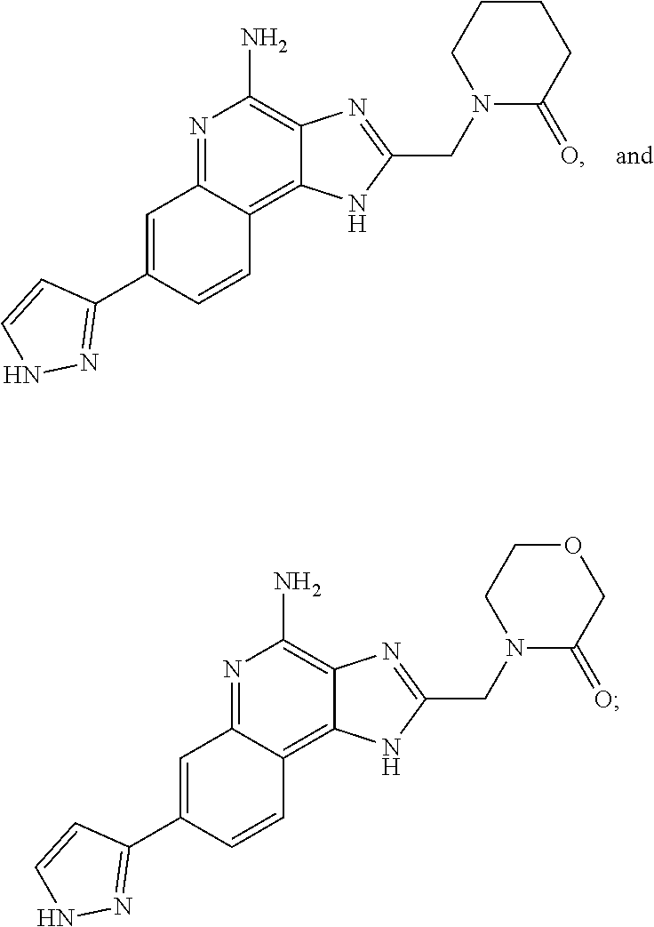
N1=C2C(=C3C(=C1N)N=C(CN1C(=O)CCCC1)N3)C=CC(C1=NNC=C1)=C2.N1=C2C(=C3C(=C1N)N=C(CN1C(=O)COCC1)N3)C=CC(C1=NNC=C1)=C2
